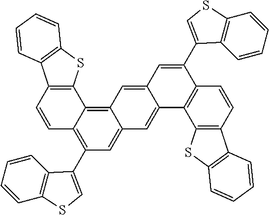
C12=C(SC3=C1C=CC=C3)C1=C3C(=CC(C4=CSC5=C4C=CC=C5)=C1C=C2)C=C1C(=C3)C=C(C2=CSC3=C2C=CC=C3)C2=C1C1=C(C=C2)C2=C(S1)C=CC=C2
